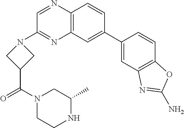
C12=C(C=CC(C3=CC4=C(C=C3)OC(N)=N4)=C1)N=CC(N1CC(C(N3CCNC(C)C3)=O)C1)=N2
